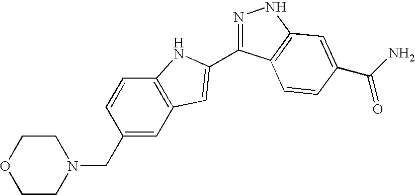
C1CN(CC2=CC3=C(C=C2)NC(C2=NNC4=C2C=CC(C(N)=O)=C4)=C3)CCO1
